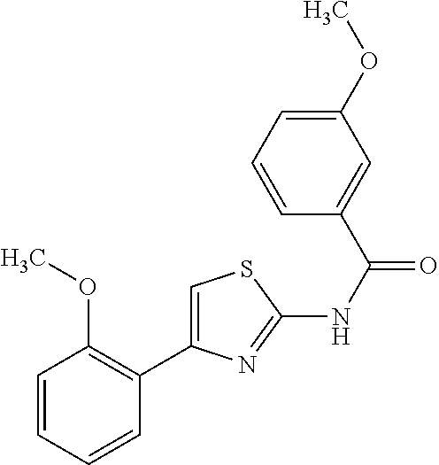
C1=CC=CC(C2=CSC(NC(=O)C3=CC(OC)=CC=C3)=N2)=C1OC
